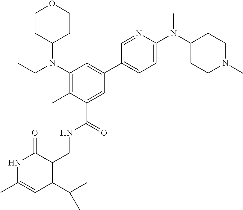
C1CC(N(C2=C(C)C(C(=O)NCC3=C(C(C)C)C=C(C)NC3=O)=CC(C3=CC=C(N(C4CCN(C)CC4)C)N=C3)=C2)CC)CCO1
